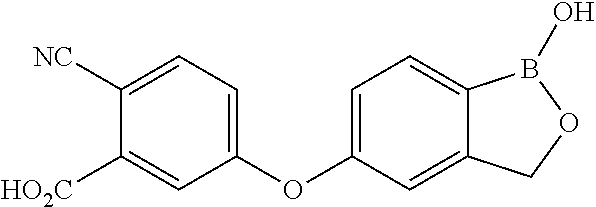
C1([NC])=CC=C(OC2=CC=C3C(=C2)COB3O)C=C1[HO2C]
